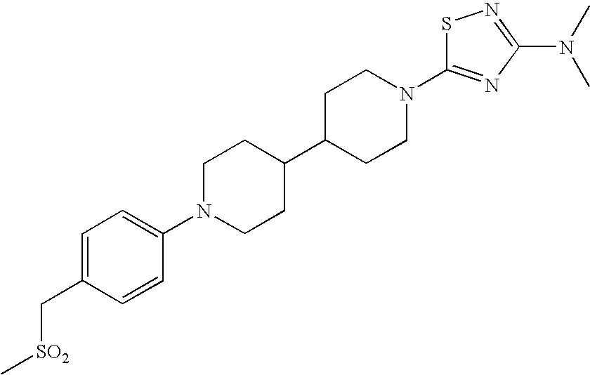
C1=C(C[SO2]C)C=CC(N2CCC(C3CCN(C4=NC(N(C)C)=NS4)CC3)CC2)=C1
